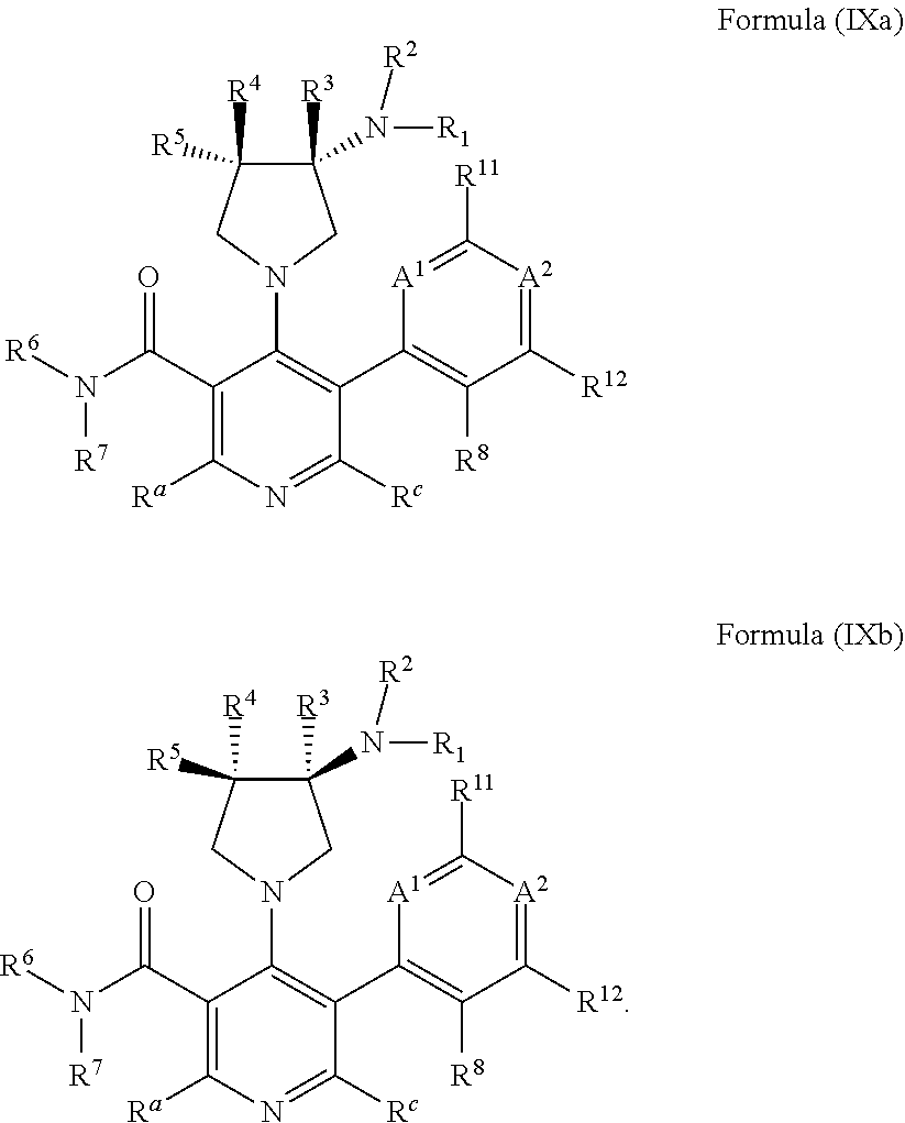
C1([R3])(N([R2])[R1])C([R4])([R5])CN(C2=C(C3=C([R8])C([R12])=[A2]C([R11])=[A1]3)C([Rc])=NC([Ra])=C2C(N([R6])[R7])=O)C1.C1([R3])(N([R2])[R1])C([R4])([R5])CN(C2=C(C3=C([R8])C([R12])=[A2]C([R11])=[A1]3)C([Rc])=NC([Ra])=C2C(N([R6])[R7])=O)C1
